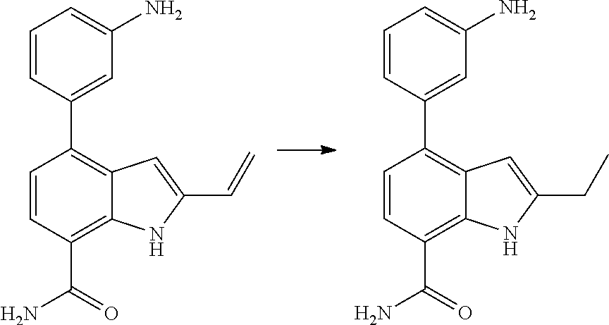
C1(C2=C3C(=C(C(=O)N)C=C2)NC(C=C)=C3)=CC(N)=CC=C1.C1(C2=C3C(=C(C(=O)N)C=C2)NC(CC)=C3)=CC(N)=CC=C1
